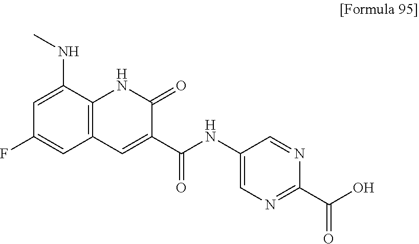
C12=C(C(NC)=CC(F)=C1)NC(=O)C(C(=O)NC1=CN=C(C(=O)O)N=C1)=C2
